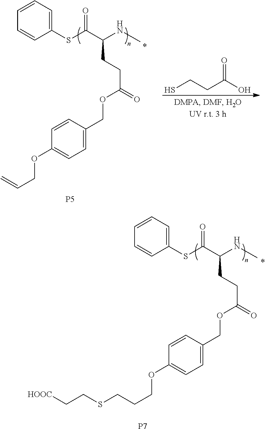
C1(SC(C(NC)CCC(=O)OCC2=CC=C(OCC=C)C=C2)=O)=CC=CC=C1.[P5].SCCC(O)=O.C1(SC(C(NC)CCC(=O)OCC2=CC=C(OCCCSCC[HOOC])C=C2)=O)=CC=CC=C1.[P7]
